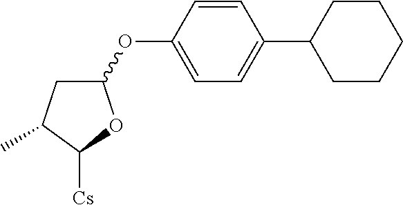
C1(OC2=CC=C(C3CCCCC3)C=C2)CC(C)C([Cs])O1
